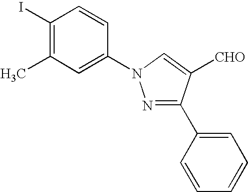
C1(I)=C(C)C=C(N2N=C(C3=CC=CC=C3)C([CHO])=C2)C=C1
